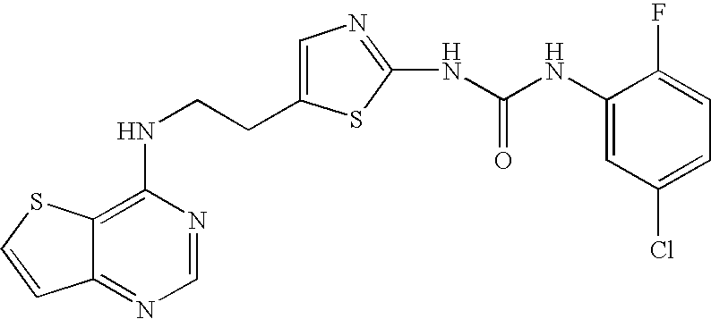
C(CNC1=C2C(=NC=N1)C=CS2)C1=CN=C(NC(=O)NC2=CC(Cl)=CC=C2F)S1
